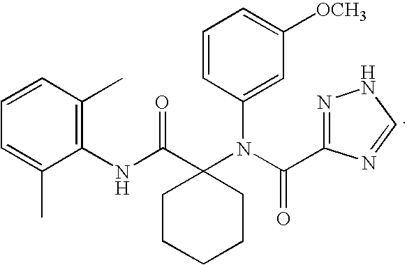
C1=CC(N(C(=O)C2=NNC=N2)C2(C(NC3=C(C)C=CC=C3C)=O)CCCCC2)=CC([OCH3])=C1
